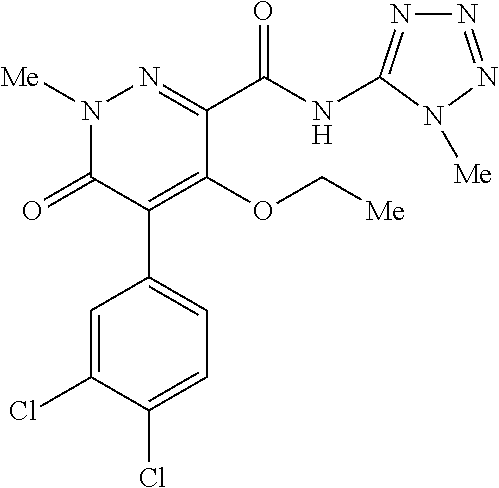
C1(C(NC2=NN=NN2[Me])=O)=NN([Me])C(=O)C(C2=CC=C(Cl)C(Cl)=C2)=C1OC[Me]
